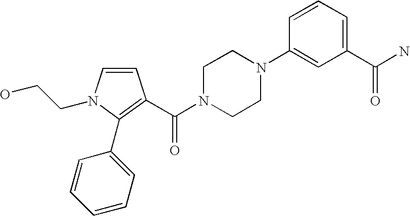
C1=CN(CCO)C(C2=CC=CC=C2)=C1C(N1CCN(C2=CC(C(N)=O)=CC=C2)CC1)=O
